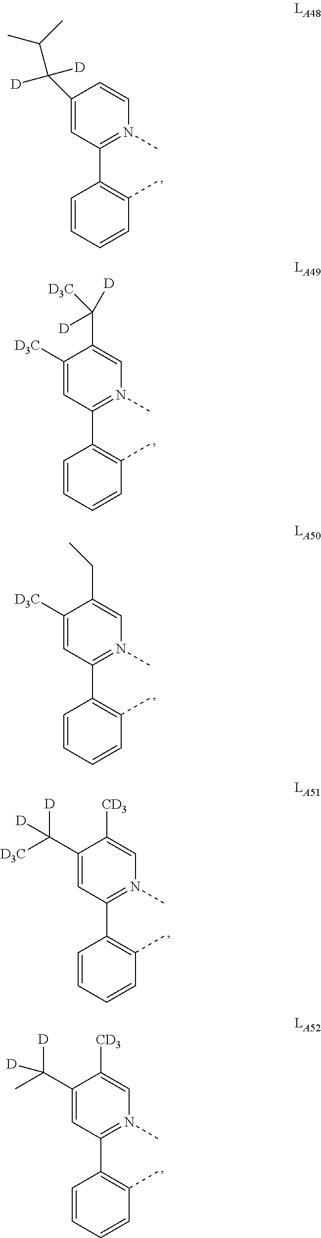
C1(C2=C(C)C=CC=C2)=N(C)C=C(C([D])([D])[D3C])C([D3C])=C1.C1(C2=C(C)C=CC=C2)=N(C)C=C(CC)C([D3C])=C1.C1(C2=C(C)C=CC=C2)=N(C)C=C([CD3])C(C([D3C])([D])[D])=C1.C1(C2=C(C)C=CC=C2)=N(C)C=C([CD3])C(C(C)([D])[D])=C1.C1(C2=C(C)C=CC=C2)=N(C)C=CC(C([D])([D])C(C)C)=C1
